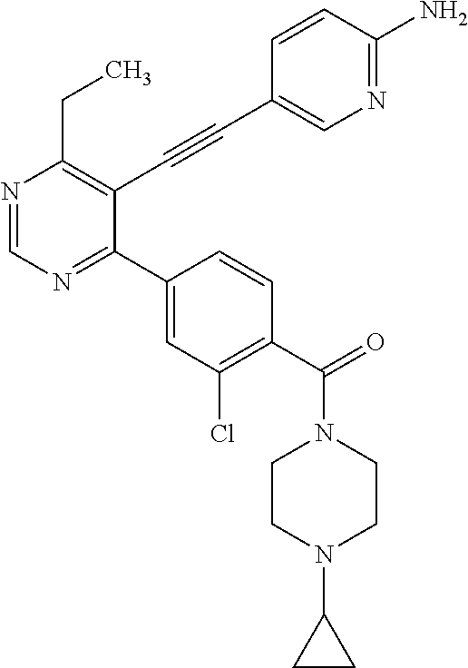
N1=CN=C(C2=CC(Cl)=C(C(=O)N3CCN(C4CC4)CC3)C=C2)C(C#CC2=CN=C(N)C=C2)=C1CC
